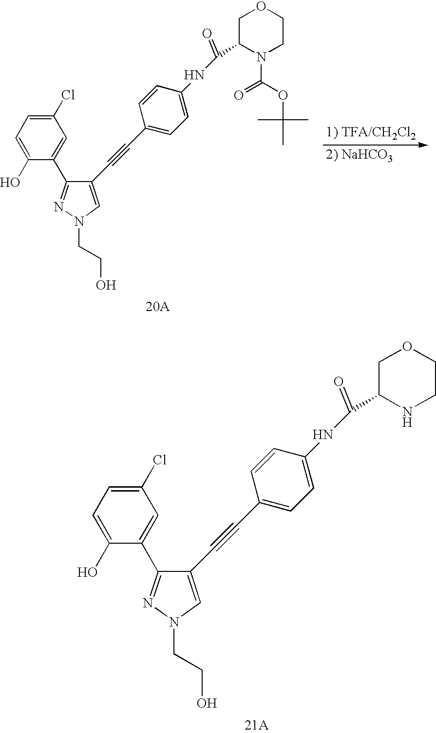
C1(Cl)=CC=C(O)C(C2=NN(CCO)C=C2C#CC2=CC=C(NC(C3N(C(=O)OC(C)(C)C)CCOC3)=O)C=C2)=C1.C1(Cl)=CC=C(O)C(C2=NN(CCO)C=C2C#CC2=CC=C(NC(C3NCCOC3)=O)C=C2)=C1
